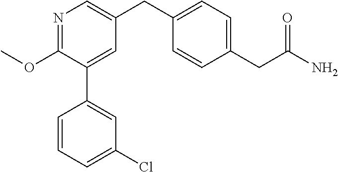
C1(OC)=NC=C(CC2=CC=C(CC(N)=O)C=C2)C=C1C1=CC(Cl)=CC=C1
